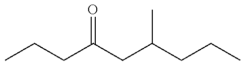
C(CC(CC(CCC)C)=O)C
